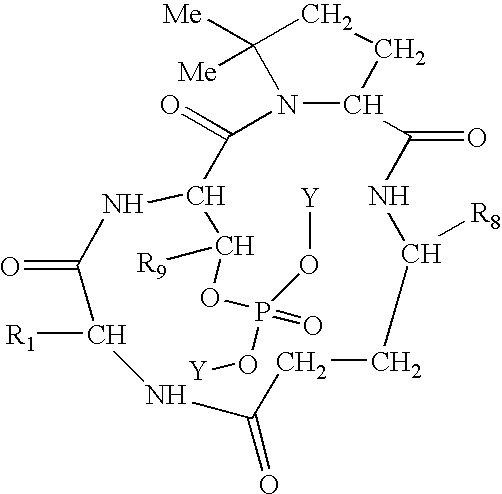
N12C(CCC1([Me])[Me])C(=O)NC([R8])CCC(=O)NC([R1])C(=O)NC(C(OP(=O)(O[Y])O[Y])[R9])C2=O
